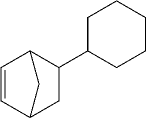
C1=CC2C(C3CCCCC3)CC1C2
